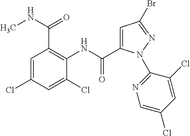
C1=C(C(NC2=C(C(NC)=O)C=C(Cl)C=C2Cl)=O)N(C2=NC=C(Cl)C=C2Cl)N=C1Br
